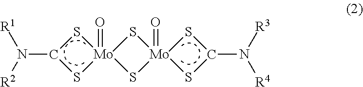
[Mo]12(=O)(S[Mo]3(=O)(S1)SC(N([R3])[R4])S3)SC(N([R1])[R2])S2
